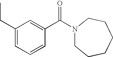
C1=C(C(=O)N2CCCCCC2)C=CC=C1CC
